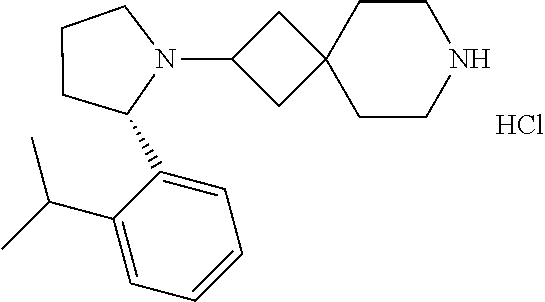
C1(C2N(C3CC4(C3)CCNCC4)CCC2)=CC=CC=C1C(C)C.Cl
